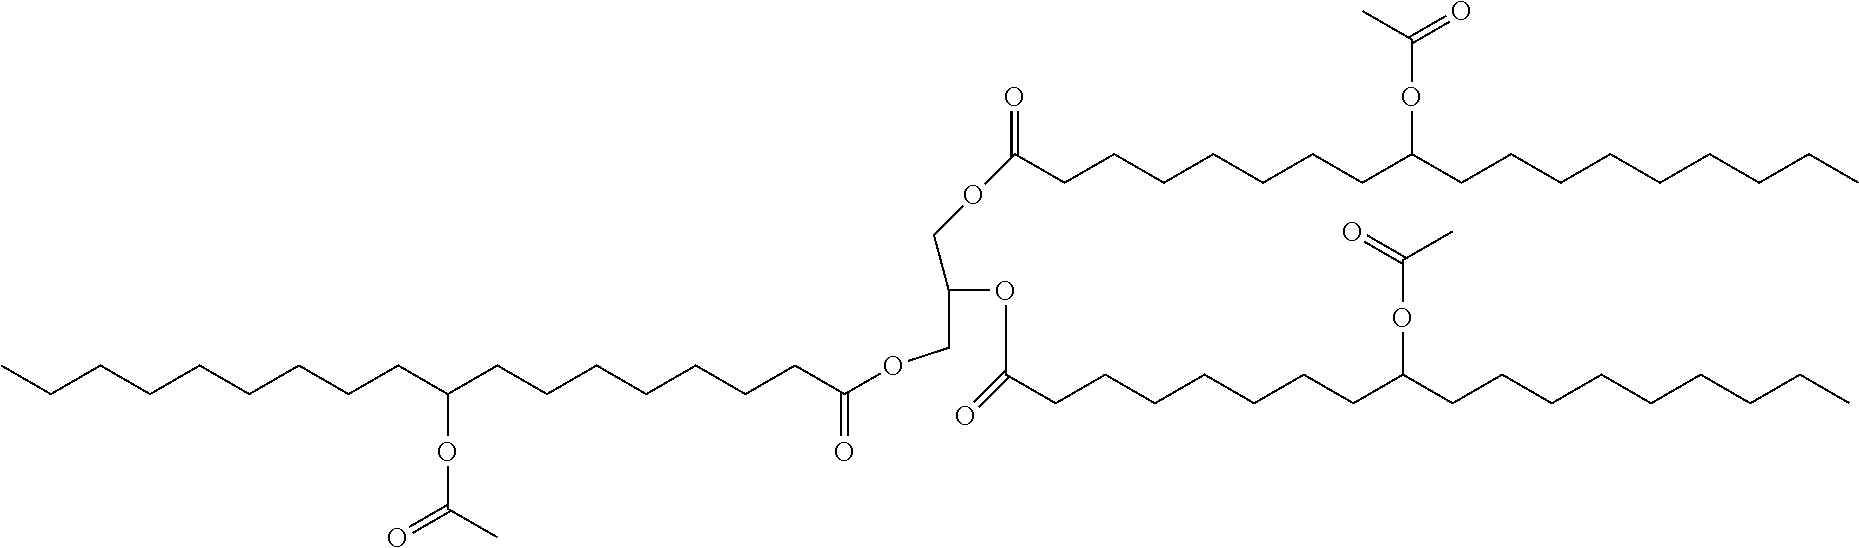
CCCCCCCCCC(CCCCCCCC(OCC(OC(CCCCCCCC(CCCCCCCCC)OC(=O)C)=O)COC(CCCCCCCC(CCCCCCCCC)OC(=O)C)=O)=O)OC(C)=O
